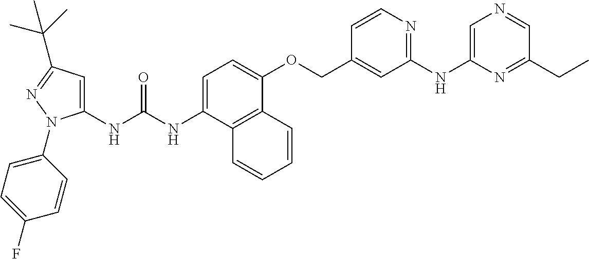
N(C(NC1=CC(C(C)(C)C)=NN1C1=CC=C(F)C=C1)=O)C1=CC=C(OCC2=CC(NC3=CN=CC(CC)=N3)=NC=C2)C2=C1C=CC=C2
